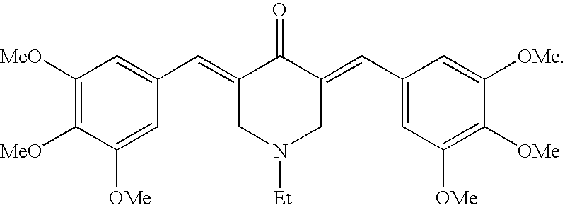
C1([MeO])=C([MeO])C([OMe])=CC(C=C2C(=O)C(=CC3=CC([OMe])=C([OMe])C([OMe])=C3)CN([Et])C2)=C1
